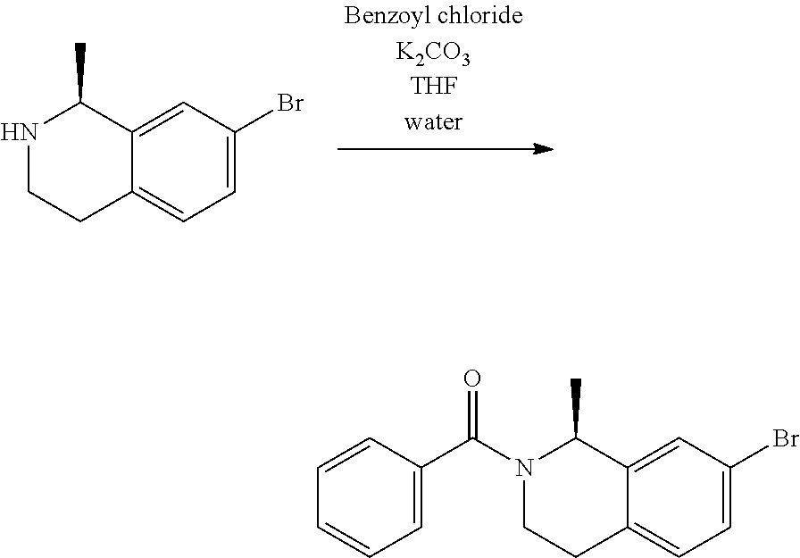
C1=C2C(=CC=C1Br)CCNC2C.C1=C2C(=CC=C1Br)CCN(C(C1=CC=CC=C1)=O)C2C
